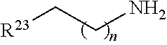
[R23]CCN
